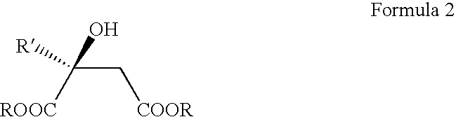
C(C[COOR])([ROOC])(O)[R]
